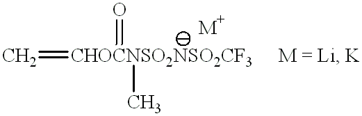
C=[CHOCNSO2NSO2CF3](=O)C
